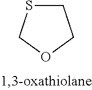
O1CCSC1
